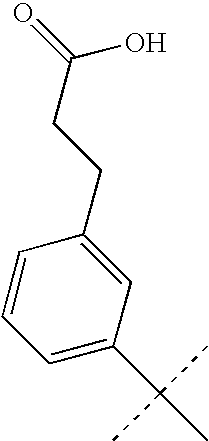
C1=CC=C(C(C)(C)C)C=C1CCC(=O)O
